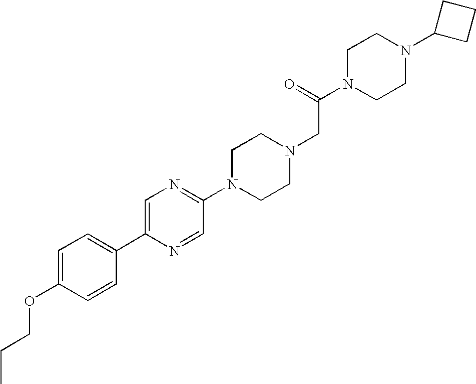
C1=C(OCCC)C=CC(C2=CN=C(N3CCN(CC(N4CCN(C5CCC5)CC4)=O)CC3)C=N2)=C1
